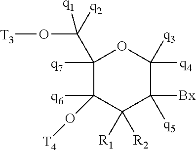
C1([q7])(C([q1])([q2])O[T3])C([q6])(O[T4])C([R2])([R1])C([Bx])([q5])C([q4])([q3])O1
